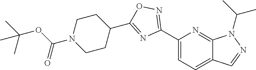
C1(C2=NOC(C3CCN(C(OC(C)(C)C)=O)CC3)=N2)=CC=C2C(=N1)N(C(C)C)N=C2
